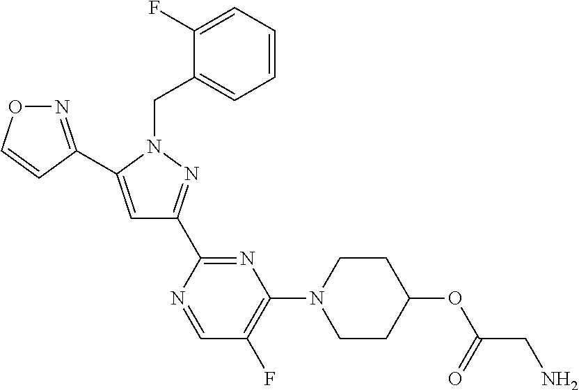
N1=C(C2=CC(C3=NC(N4CCC(OC(=O)CN)CC4)=C(F)C=N3)=NN2CC2=CC=CC=C2F)C=CO1
